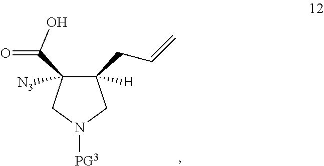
C1([H])(CC=C)C([N3])(C(=O)O)CN([PG3])C1
